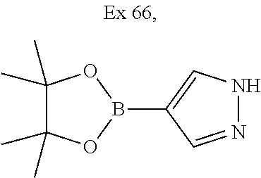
C1(C)(C)C(C)(C)OB(C2=CNN=C2)O1
